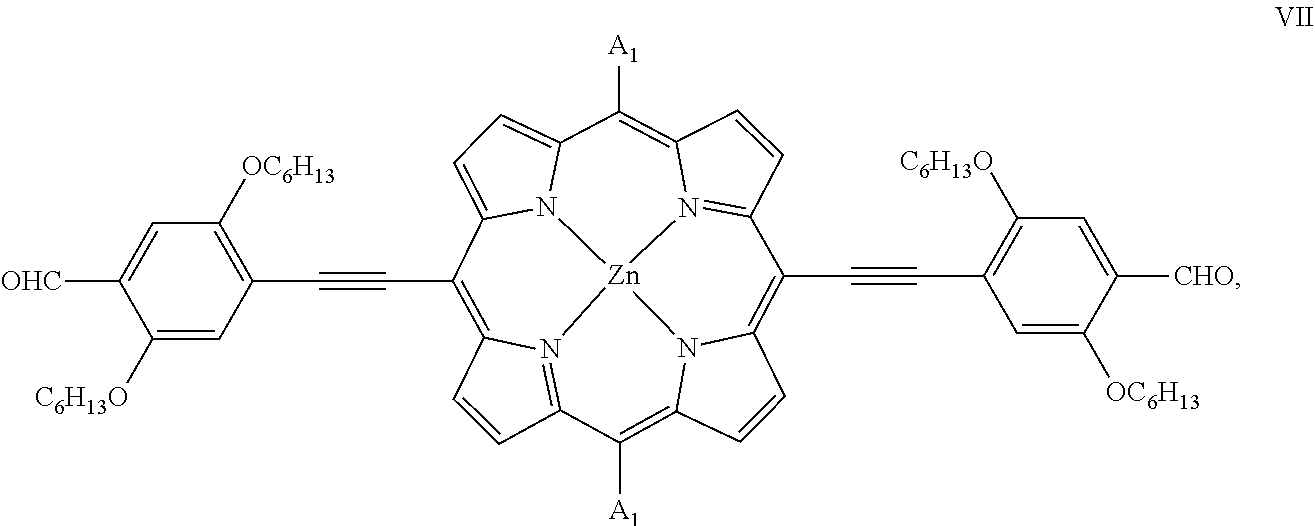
C1=CC2=N3C1=C(C#CC1=C([OC6H13])C=C([OHC])C([C6H13O])=C1)C1=CC=C4N1[Zn]31N3=C(C=CC3=C4[A1])C(C#CC3=C([C6H13O])C=C([CHO])C([OC6H13])=C3)=C3C=CC(=C2[A1])N31
